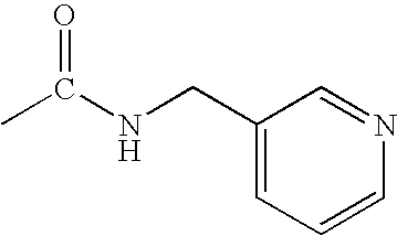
CC(NCC1=CC=CN=C1)=O
